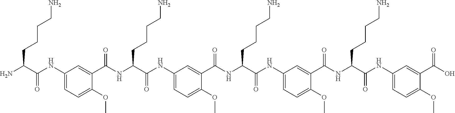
C1(C(O)=O)=CC(NC(C(NC(C2=CC(NC(C(NC(C3=CC(NC(C(NC(C4=CC(NC(C(N)CCCCN)=O)=CC=C4OC)=O)CCCCN)=O)=CC=C3OC)=O)CCCCN)=O)=CC=C2OC)=O)CCCCN)=O)=CC=C1OC
